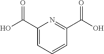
OC(C1=CC=CC(C(O)=O)=N1)=O
